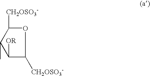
C1([CH2OSO3-])C(C)C([OR])C([CH2OSO3-])O1
